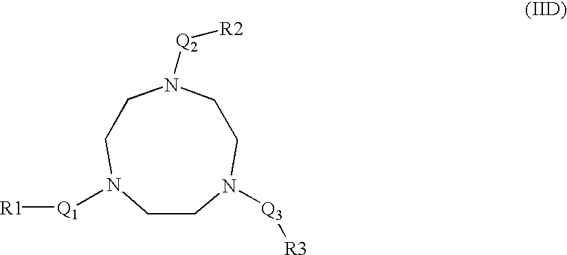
C1CN([Q1][R1])CCN([Q2][R2])CCN1[Q3][R3]
